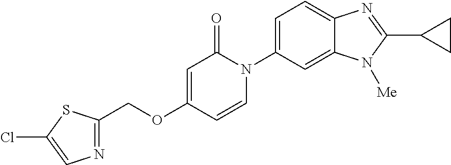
C(OC1=CC(=O)N(C2=CC=C3C(=C2)N([Me])C(C2CC2)=N3)C=C1)C1=NC=C(Cl)S1
